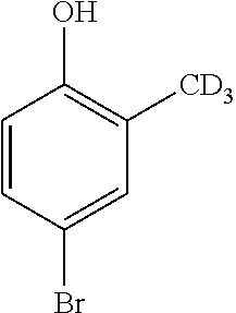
C1=CC(Br)=CC([CD3])=C1O
